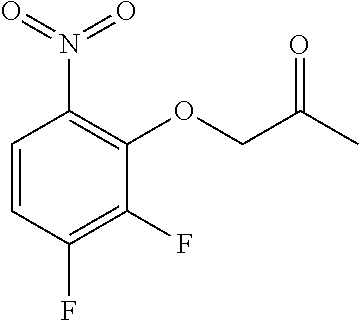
C1=CC(F)=C(F)C(OCC(C)=O)=C1N(=O)=O
